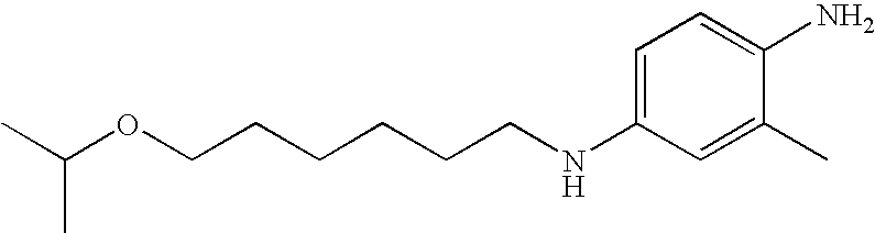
C1=C(NCCCCCCOC(C)C)C=C(C)C(N)=C1
